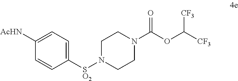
C1([AcHN])=CC=C([SO2]N2CCN(C(OC([CF3])[CF3])=O)CC2)C=C1
